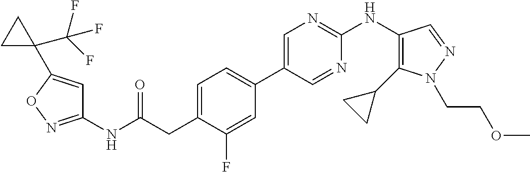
C1(NC(=O)CC2=CC=C(C3=CN=C(NC4=C(C5CC5)N(CCOC)N=C4)N=C3)C=C2F)=NOC(C2(C(F)(F)F)CC2)=C1
